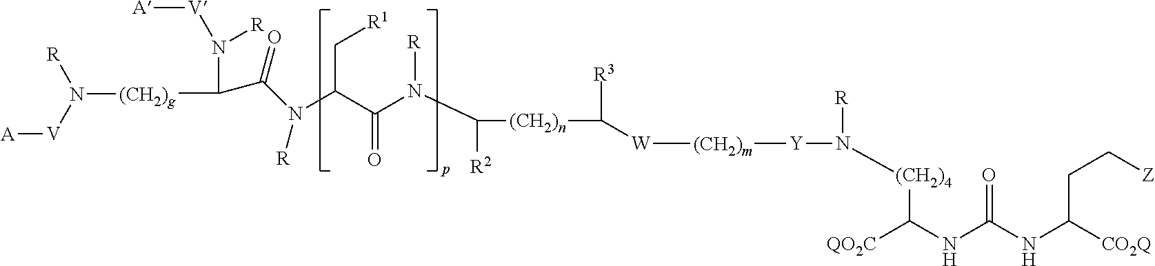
[(CH2)n](C([R3])[W][(CH2)m][Y]N([R])[(CH2)4]C([QO2C])NC(NC([CO2Q])CC[Z])=O)C([R2])N(C(C(C[R1])N([R])C(C(N([R])[V][A])[(CH2)g]N([R])[V][A])=O)=O)[R]
